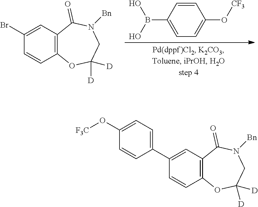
C1=CC2=C(C=C1Br)C(=O)N([Bn])CC([D])([D])O2.C1(B(O)O)=CC=C(O[CF3])C=C1.C1=CC2=C(C=C1C1=CC=C(O[F3C])C=C1)C(=O)N([Bn])CC([D])([D])O2
